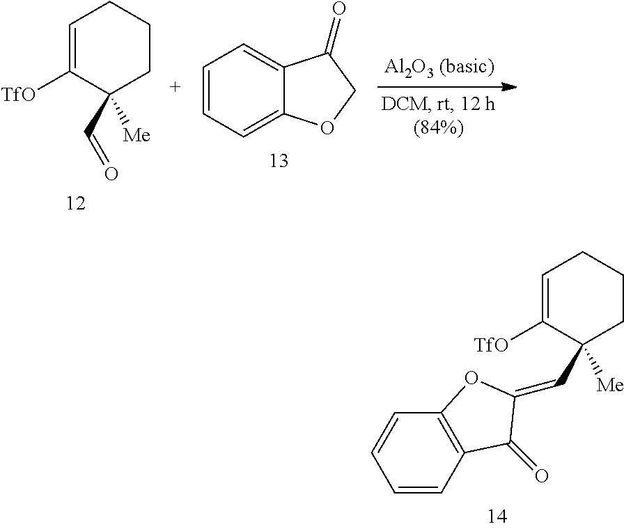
C1=C([TfO])C(C=O)([Me])CCC1.C1=CC=C2C(=C1)C(=O)CO2.C1=CC2=C(C=C1)OC(=CC1([Me])CCCC=C1[TfO])C2=O
